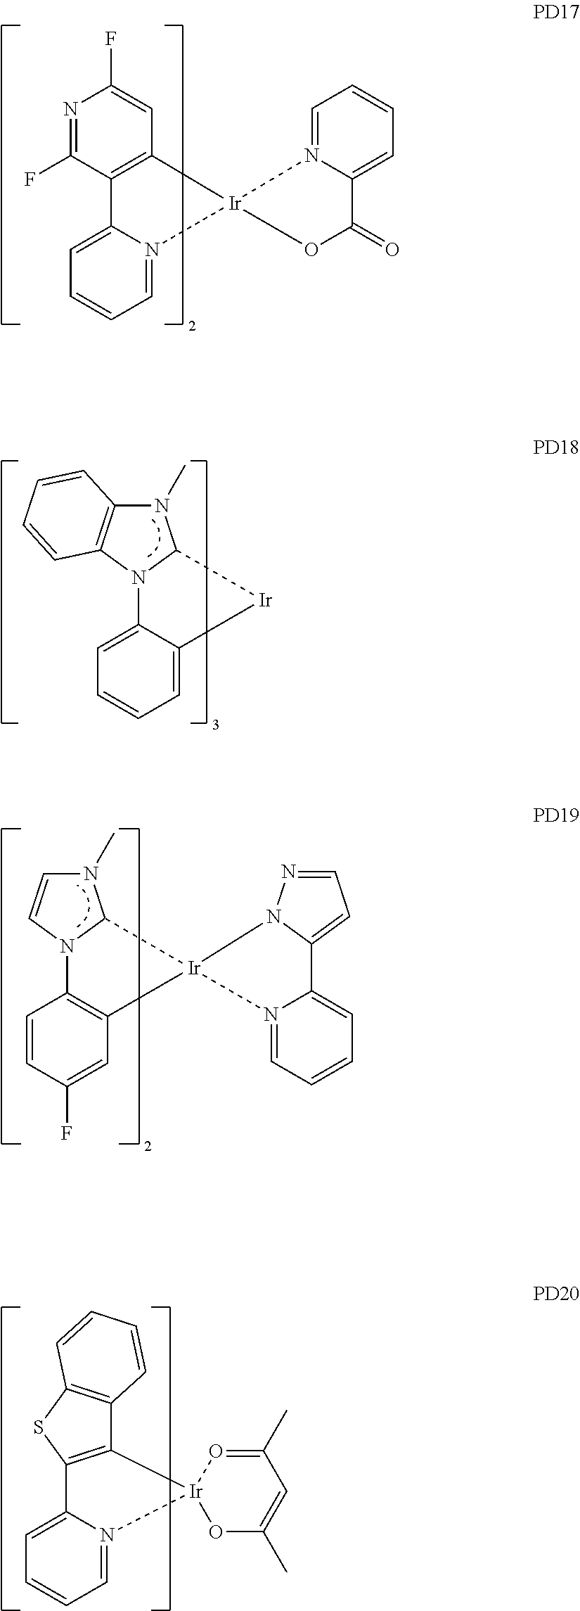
N1=C(F)C2=C(C=C1F)[Ir]1(N3=CC=CC=C23)N2=CC=CC=C2C(=O)O1.N1(C)C2=C(N3C1[Ir]C1=CC=CC=C31)C=CC=C2.N1(C)C=CN2C1[Ir]1(C3=C2C=CC(F)=C3)N2=CC=CC=C2C2=CC=NN21.C12=CC=CC=N1[Ir]1(C3=C2SC2=C3C=CC=C2)OC(C)=CC(C)=O1
